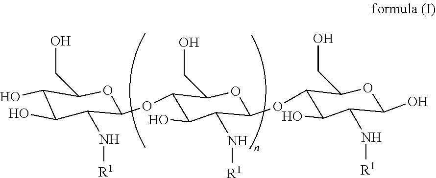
OCC1C(O)C(O)C(N[R1])C(OC2C(CO)OC(OC3C(CO)OC(O)C(N[R1])C3O)C(N[R1])C2O)O1
